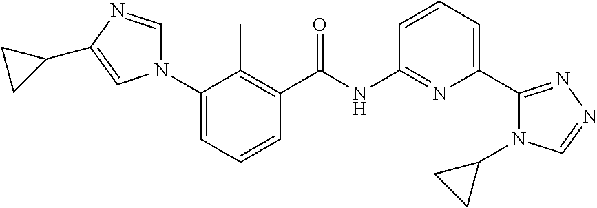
C1(N2C=NC(C3CC3)=C2)=CC=CC(C(NC2=NC(C3=NN=CN3C3CC3)=CC=C2)=O)=C1C
